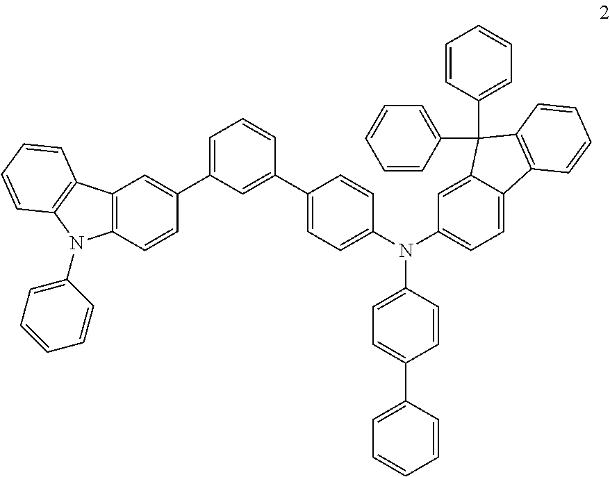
C12=C(C=CC(C3=CC=CC(C4=CC=C(N(C5=CC=C6C(=C5)C(C5=CC=CC=C5)(C5=CC=CC=C5)C5=C6C=CC=C5)C5=CC=C(C6=CC=CC=C6)C=C5)C=C4)=C3)=C1)N(C1=CC=CC=C1)C1=C2C=CC=C1
